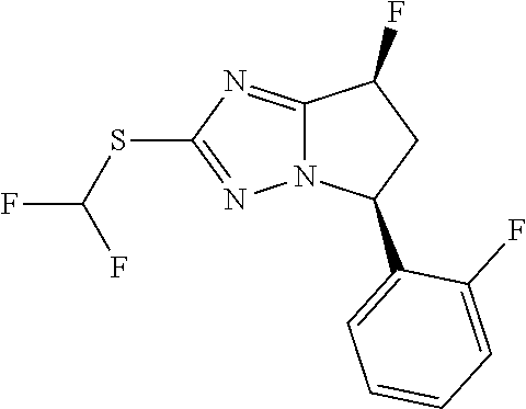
C12=NC(SC(F)F)=NN1C(C1=CC=CC=C1F)CC2F
